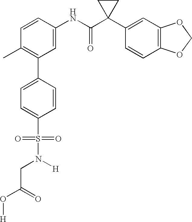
C1(NC(C2(C3=CC4=C(C=C3)OCO4)CC2)=O)=CC(C2=CC=C(S(=O)(=O)N([H])CC(O[H])=O)C=C2)=C(C)C=C1
